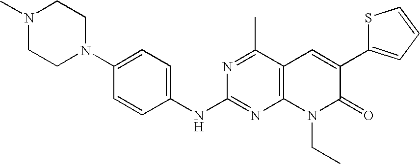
C1(NC2=NC3=C(C(C)=N2)C=C(C2=CC=CS2)C(=O)N3CC)=CC=C(N2CCN(C)CC2)C=C1
